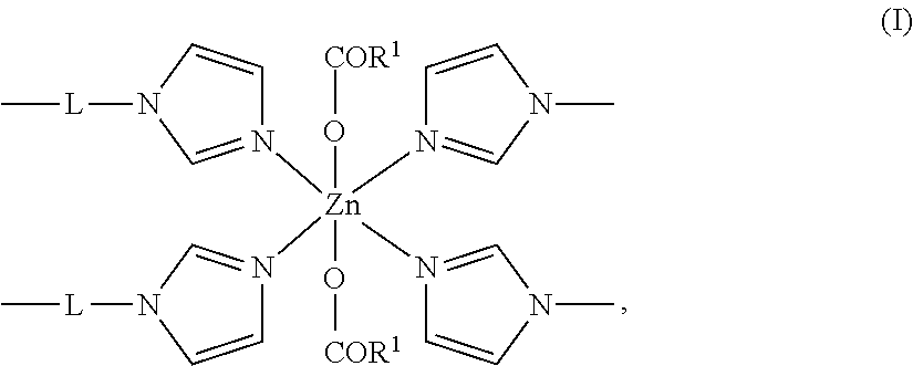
N1([Zn](N2=CN(C)C=C2)(N2=CN([L]C)C=C2)(N2=CN(C)C=C2)(O[COR1])O[COR1])=CN([L]C)C=C1
